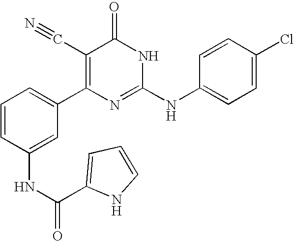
C1(NC(=O)C2=CC=CN2)=CC(C2=C(C#N)C(=O)NC(NC3=CC=C(Cl)C=C3)=N2)=CC=C1
